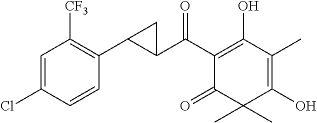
C1(C(C2=C(O)C(C)=C(O)C(C)(C)C2=O)=O)C(C2=C([CF3])C=C(Cl)C=C2)C1
